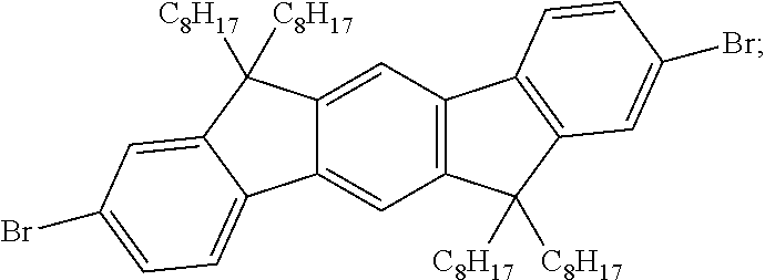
C12=CC3=C(C=C1C1=CC=C(Br)C=C1C2([C8H17])[C8H17])C([C8H17])([C8H17])C1=C3C=CC(Br)=C1
